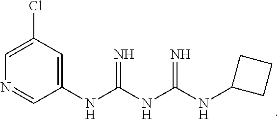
C1=C(Cl)C=C(NC(NC(NC2CCC2)=N)=N)C=N1
